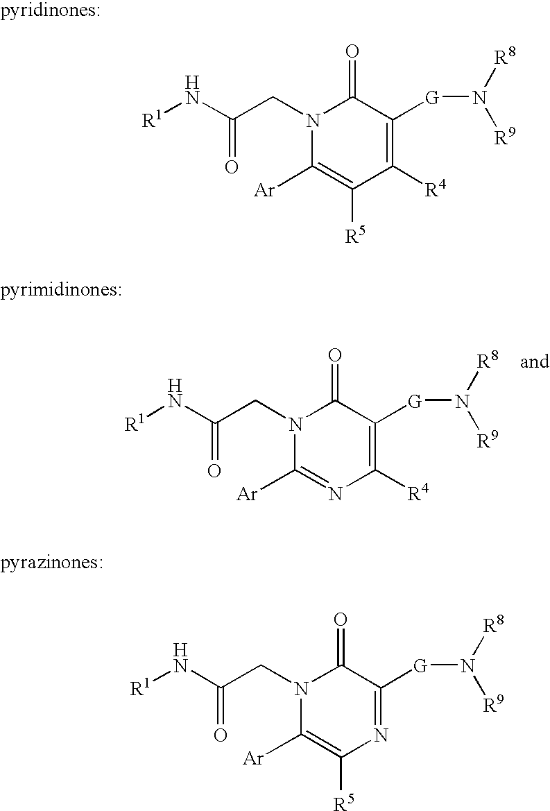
[R1]NC(CN1C([Ar])=NC([R4])=C([G]N([R8])[R9])C1=O)=O.[R1]NC(CN1C([Ar])=C([R5])C([R4])=C([G]N([R8])[R9])C1=O)=O.[R1]NC(CN1C([Ar])=C([R5])N=C([G]N([R8])[R9])C1=O)=O
